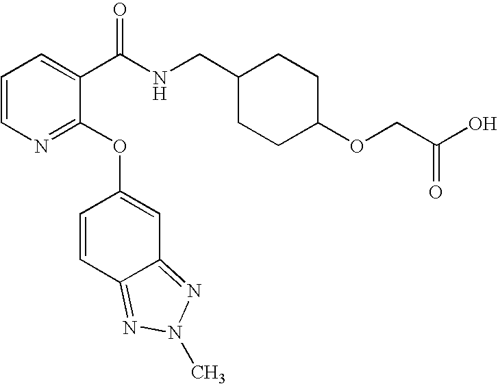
C1=CN=C(OC2=CC3=NN(C)N=C3C=C2)C(C(NCC2CCC(OCC(O)=O)CC2)=O)=C1
